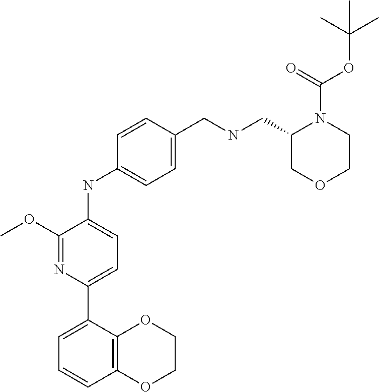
C1OC2=C(OC1)C=CC=C2C1=CC=C(NC2=CC=C(CNCC3COCCN3C(=O)OC(C)(C)C)C=C2)C(OC)=N1
